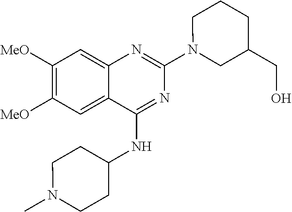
CN1CCC(NC2=NC(N3CC(CO)CCC3)=NC3=CC([MeO])=C([MeO])C=C23)CC1
